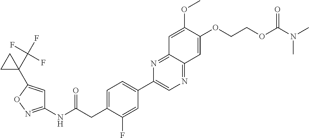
C1(NC(CC2=CC=C(C3=CN=C4C(=N3)C=C(OC)C(OCCOC(N(C)C)=O)=C4)C=C2F)=O)=NOC(C2(C(F)(F)F)CC2)=C1
